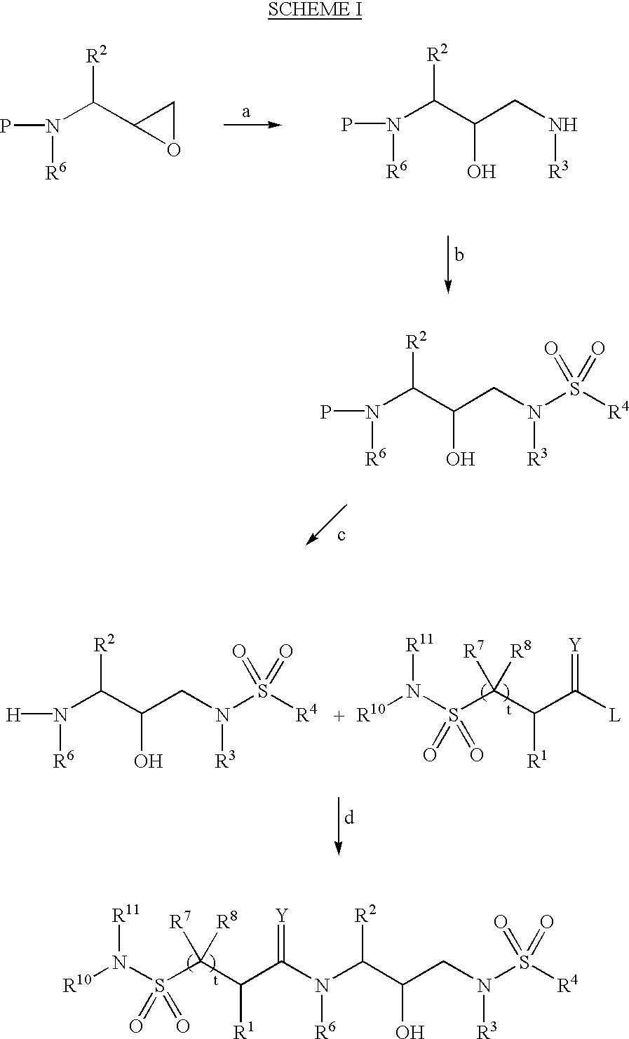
PN(C(C1OC1)[R2])[R6].PN(C(C(CN[R3])O)[R2])[R6].PN(C(C(CN([R3])S([R4])(=O)=O)O)[R2])[R6].[H]N(C(C(CN([R3])S([R4])(=O)=O)O)[R2])[R6].[R10]N(S(C(C([R1])C([L])=[Y])([R7])[R8])(=O)=O)[R11].[R10]N(S(C(C([R1])C(N([R6])C(C(CN(S([R4])(=O)=O)[R3])O)[R2])=[Y])([R7])[R8])(=O)=O)[R11]
